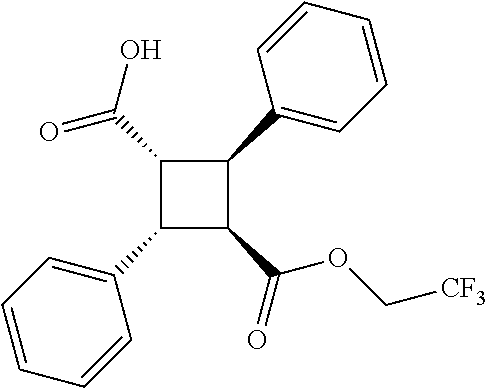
C1(C(O)=O)C(C2=CC=CC=C2)C(C(=O)OC[CF3])C1C1=CC=CC=C1
